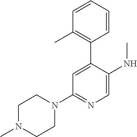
C1N(C)CCN(C2=NC=C(NC)C(C3=C(C)C=CC=C3)=C2)C1
